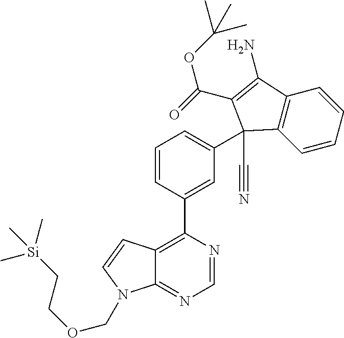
C1=NC(C2=CC(C3(C#N)C4=C(C=CC=C4)C(N)=C3C(=O)OC(C)(C)C)=CC=C2)=C2C(=N1)N(COCC[Si](C)(C)C)C=C2
